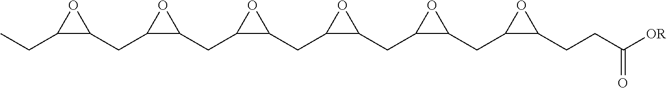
O1C(CC2OC2CC2OC2CC2OC2CC2OC2CCC(=O)[OR])C1CC1OC1CC
